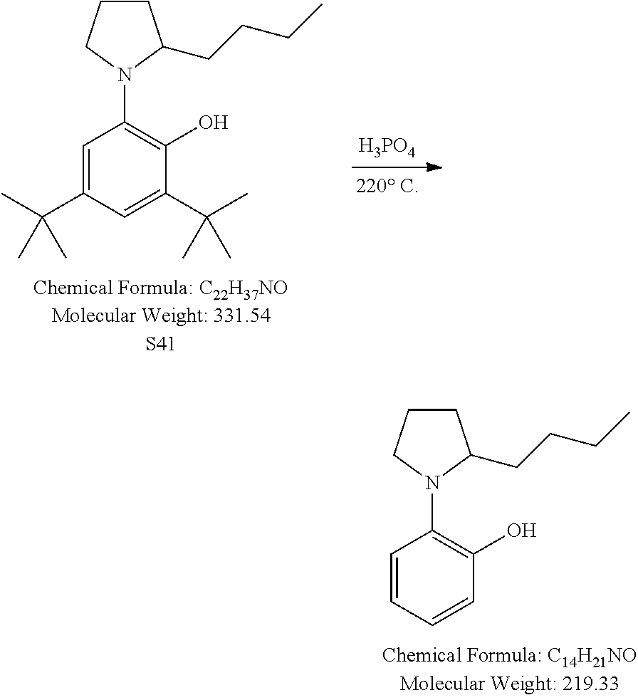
[H3PO4].C1=C(C(C)(C)C)C=C(C(C)(C)C)C(O)=C1N1C(CCCC)CCC1.C1=CC=CC(O)=C1N1C(CCCC)CCC1
